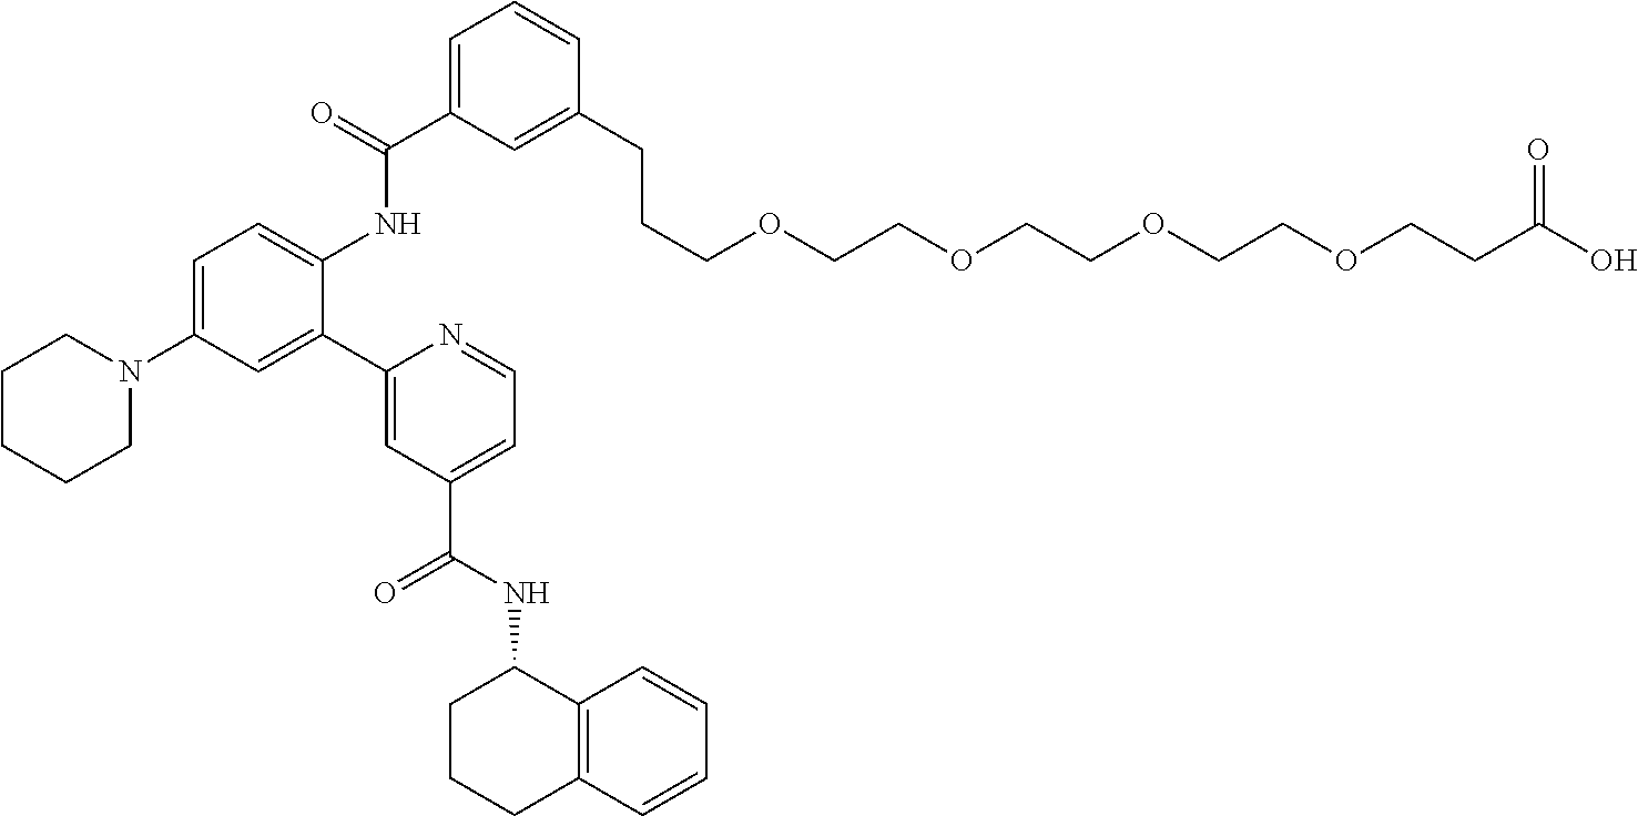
C1=C(C(NC2=CC=C(N3CCCCC3)C=C2C2=CC(C(NC3CCCC4=C3C=CC=C4)=O)=CC=N2)=O)C=C(CCCOCCOCCOCCOCCC(=O)O)C=C1
